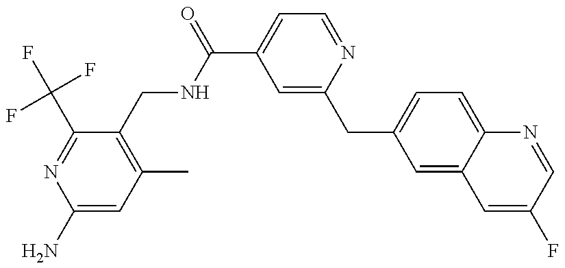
C1(N)=CC(C)=C(CNC(C2=CC=NC(CC3=CC=C4C(=C3)C=C(F)C=N4)=C2)=O)C(C(F)(F)F)=N1
